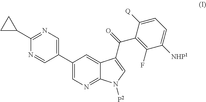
C1(C2=CN=C(C3CC3)N=C2)=CN=C2C(=C1)C(C(=O)C1=C(F)C([NHP1])=CC=C1[Q])=CN2[P2]
